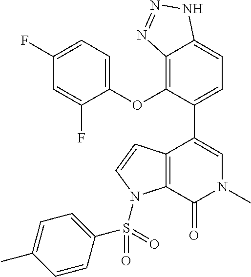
C12=C(OC3=CC=C(F)C=C3F)C(C3=CN(C)C(=O)C4=C3C=CN4S(C3=CC=C(C)C=C3)(=O)=O)=CC=C1NN=N2
